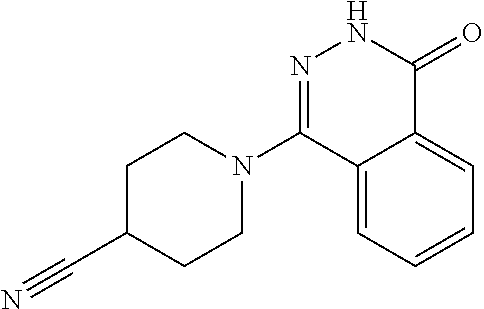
C1CN(C2=NNC(=O)C3=CC=CC=C23)CCC1C#N
